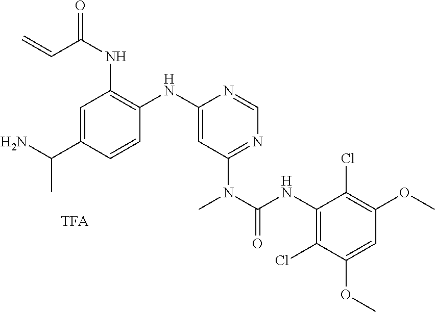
C1(C(N)C)=CC(NC(=O)C=C)=C(NC2=CC(N(C(NC3=C(Cl)C(OC)=CC(OC)=C3Cl)=O)C)=NC=N2)C=C1
